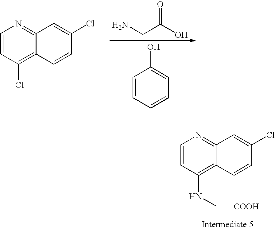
C1=CC(Cl)=C2C(=N1)C=C(Cl)C=C2.NCC(=O)O.C1=CC=CC=C1O.C1=CC(NC[COOH])=C2C(=N1)C=C(Cl)C=C2
